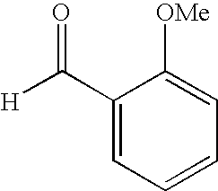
C1(C([H])=O)=CC=CC=C1[OMe]
